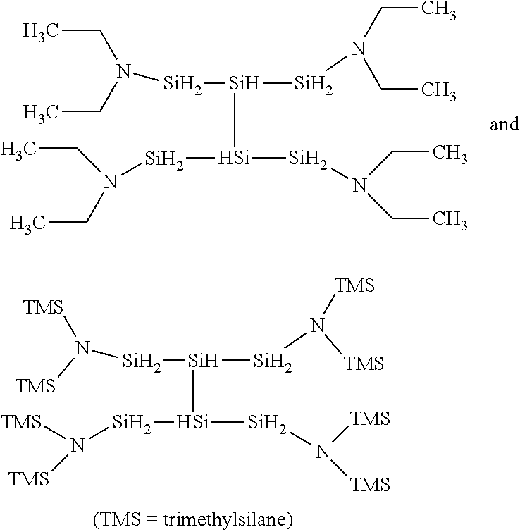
CCN(CC)[Si][Si]([Si]N(CC)CC)[Si]([Si]N(CC)CC)[Si]N(CC)CC.[TMS]N([TMS])[Si][Si]([Si]N([TMS])[TMS])[Si]([Si]N([TMS])[TMS])[Si]N([TMS])[TMS]
